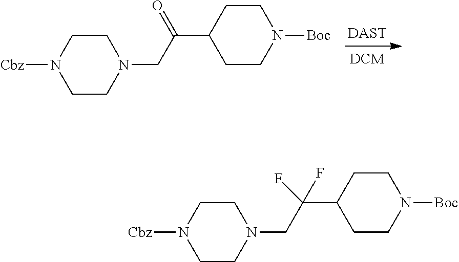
C1CN(CC(C2CCN([Boc])CC2)=O)CCN1[Cbz].[DAST].C1CN(CC(C2CCN([Boc])CC2)(F)F)CCN1[Cbz]
